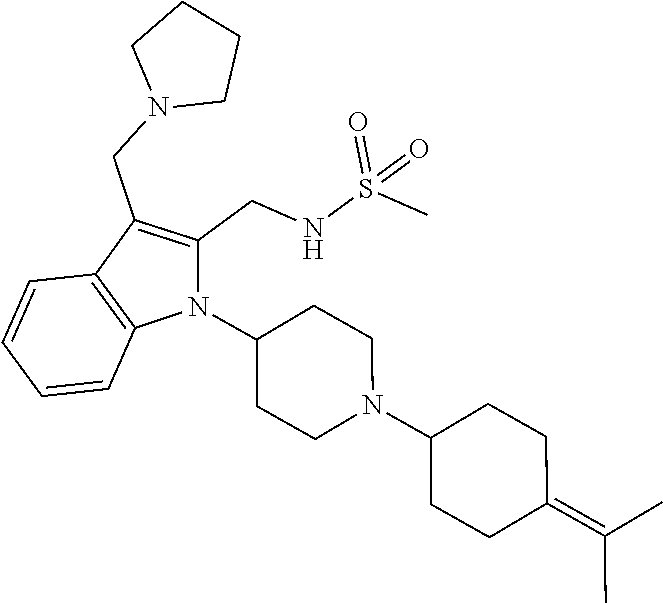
C1(CNS(=O)(C)=O)=C(CN2CCCC2)C2=C(N1C1CCN(C3CCC(=C(C)C)CC3)CC1)C=CC=C2
